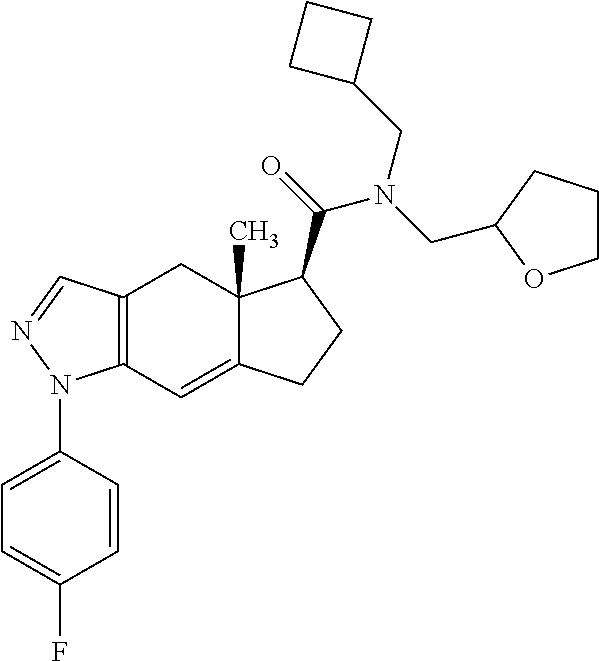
C12=C(C=C3C(C)(C1)C(C(=O)N(CC1CCCO1)CC1CCC1)CC3)N(C1=CC=C(F)C=C1)N=C2
